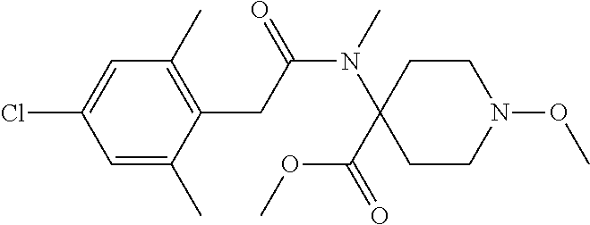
C1=C(C)C(CC(N(C)C2(C(=O)OC)CCN(OC)CC2)=O)=C(C)C=C1Cl
